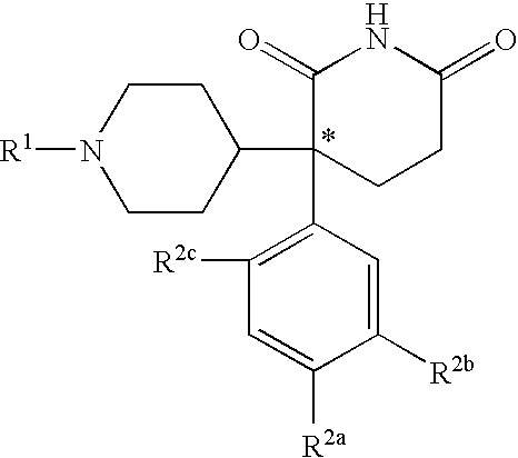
C1(=O)C(C2CCN([R1])CC2)(C2=C([R2c])C=C([R2a])C([R2b])=C2)CCC(=O)N1
